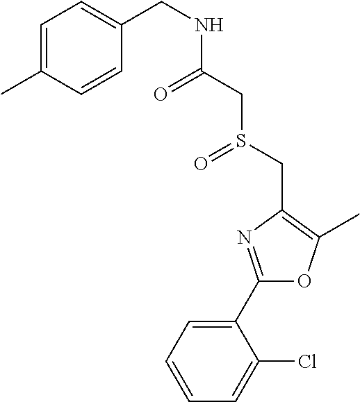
C1=CC=C(C2=NC(CS(=O)CC(=O)NCC3=CC=C(C)C=C3)=C(C)O2)C(Cl)=C1
